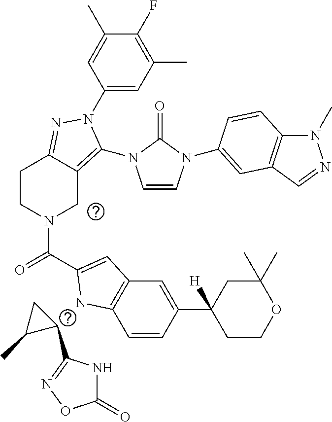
C1(N2C(N3C=CN(C4=CC5=C(N(C)N=C5)C=C4)C3=O)=C3CN(C(=O)C4=CC5=C(N4)C=CC(C4([H])CCOC(C)(C)C4)=C5)CCC3=N2)=CC(C)=C(F)C(C)=C1.C1C(C)C1C1=NOC(=O)N1
